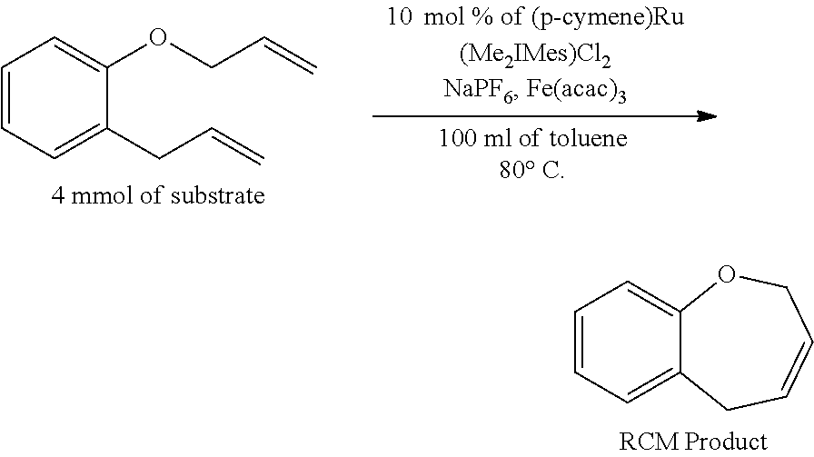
C1=CC=C2C(=C1)OCC=CC2.C1=CC=C(CC=C)C(OCC=C)=C1
